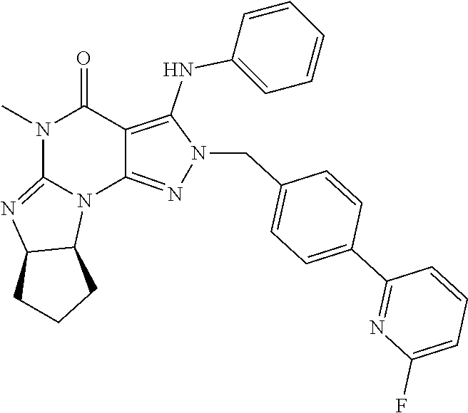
N1(C)C2=NC3C(N2C2=NN(CC4=CC=C(C5=NC(F)=CC=C5)C=C4)C(NC4=CC=CC=C4)=C2C1=O)CCC3
